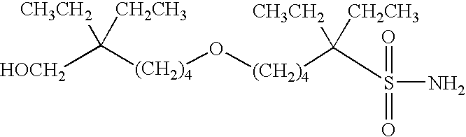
C([(CH2)4]O[(CH2)4]C([CH3CH2])([CH2CH3])S(N)(=O)=O)([CH3CH2])([CH2CH3])[HOCH2]
